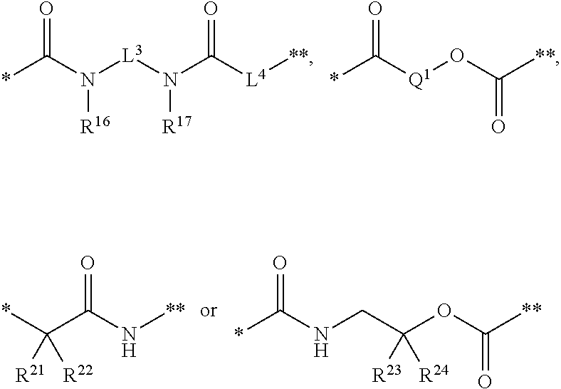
*C(N([L3]N(C([L4][**])=O)[R17])[R16])=O.[Q1](OC([**])=O)C(*)=O.*C(C(N[**])=O)([R21])[R22].C(C(OC([**])=O)([R23])[R24])NC(*)=O
